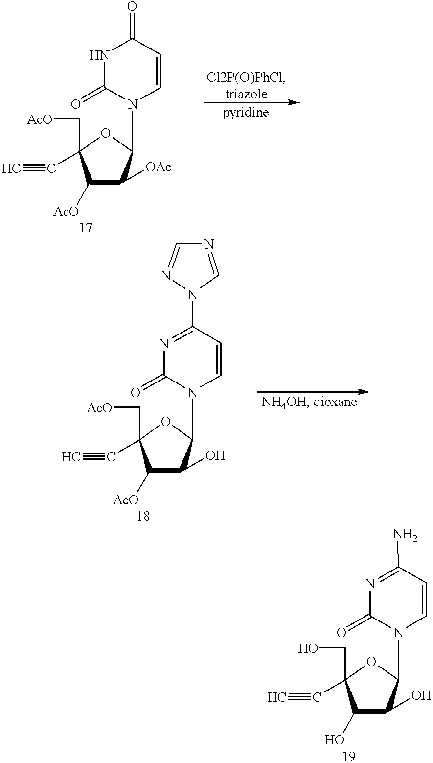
C(C1(C[AcO])C([AcO])C([OAc])C(N2C=CC(=O)NC2=O)O1)#C.C(C1(C[AcO])C([AcO])C(O)C(N2C=CC(N3C=NC=N3)=NC2=O)O1)#C.C(C1(CO)C(O)C(O)C(N2C=CC(N)=NC2=O)O1)#C
